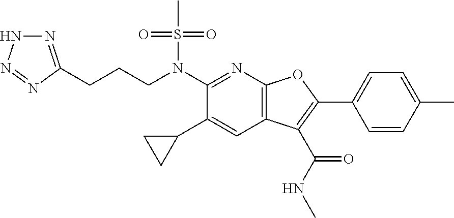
N(C1=NC2=C(C=C1C1CC1)C(C(NC)=O)=C(C1=CC=C(C)C=C1)O2)(S(C)(=O)=O)CCCC1=NNN=N1
